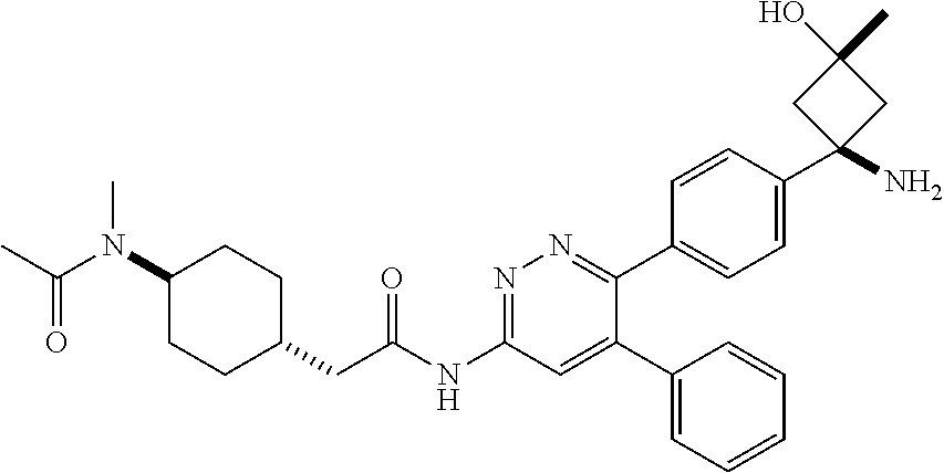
C1=CC(C2(N)CC(C)(O)C2)=CC=C1C1=NN=C(NC(CC2CCC(N(C)C(C)=O)CC2)=O)C=C1C1=CC=CC=C1
